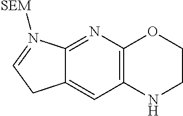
C12=CC3=C(N=C1N([SEM])=CC2)OCCN3
